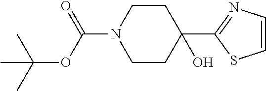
C1=CN=C(C2(O)CCN(C(OC(C)(C)C)=O)CC2)S1
